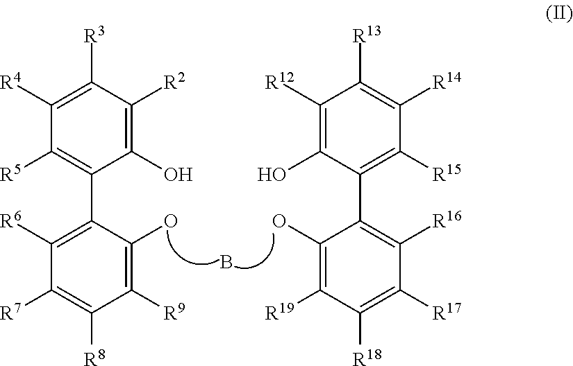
C1(O)=C([R2])C([R3])=C([R4])C([R5])=C1C1=C([R6])C([R7])=C([R8])C([R9])=C1O.C1(O)=C([R12])C([R13])=C([R14])C([R15])=C1C1=C([R16])C([R17])=C([R18])C([R19])=C1O.B
